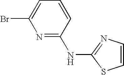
BrC1=CC=CC(NC2=NC=CS2)=N1
